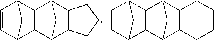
C1=CC2CC1C1C2C2C3C(C1C2)CCC3.C1=CC2CC1C1C2C2C3C(C1C2)CCCC3
